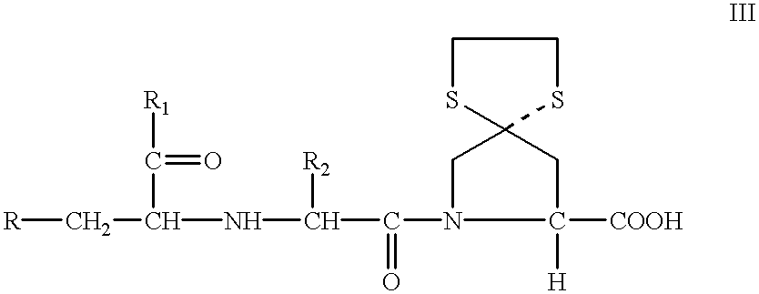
[R]CC(NC(C(N1C([COOH])([H])CC2(C1)SCCS2)=O)[R2])C([R1])=O
